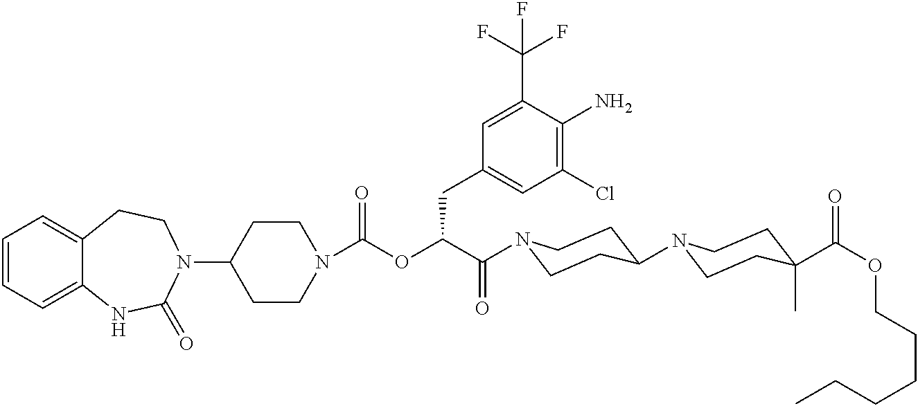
C1(N2CCC3=CC=CC=C3NC2=O)CCN(C(=O)OC(C(=O)N2CCC(N3CCC(C(OCCCCCC)=O)(C)CC3)CC2)CC2=CC(Cl)=C(N)C(C(F)(F)F)=C2)CC1
